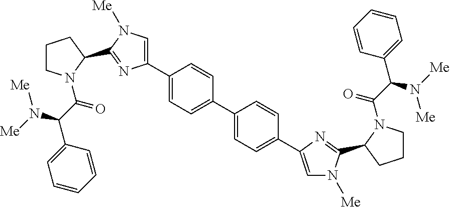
C1CN(C(C(C2=CC=CC=C2)N([Me])[Me])=O)C(C2=NC(C3=CC=C(C4=CC=C(C5=CN([Me])C(C6N(C(C(C7=CC=CC=C7)N([Me])[Me])=O)CCC6)=N5)C=C4)C=C3)=CN2[Me])C1
